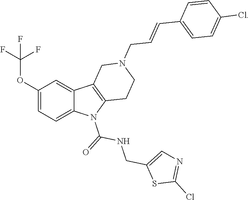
C1(OC(F)(F)F)=CC=C2C(=C1)C1=C(N2C(=O)NCC2=CN=C(Cl)S2)CCN(CC=CC2=CC=C(Cl)C=C2)C1
